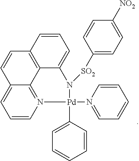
[SO2](C1=CC=C([NO2])C=C1)N1C2=CC=CC3=C2C2=N(C=CC=C2C=C3)[Pd]1(N1=CC=CC=C1)C1=CC=CC=C1
